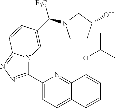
C1(C2=NN=C3N2C=C(C([F3C])N2CCC(O)C2)C=C3)=CC=C2C(=N1)C(OC(C)C)=CC=C2
